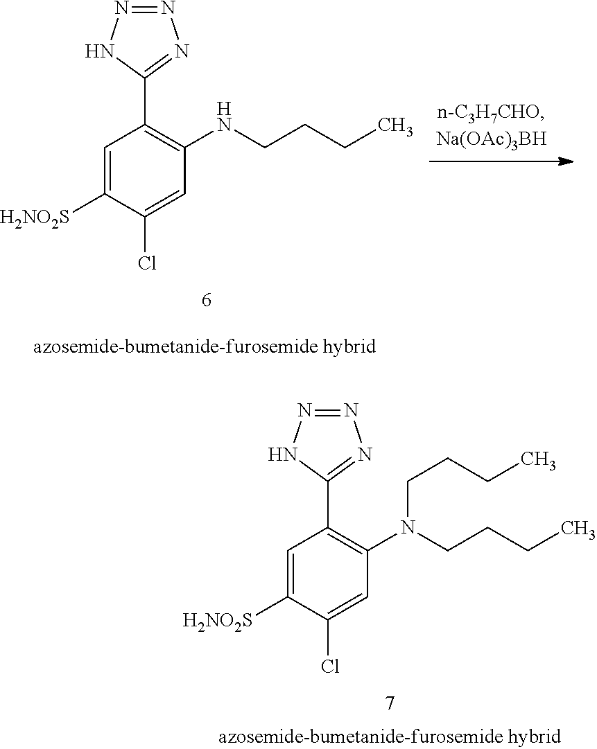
C1=C([H2NO2S])C(Cl)=CC(N(CCCC)CCCC)=C1C1=NN=NN1.C1=C([H2NO2S])C(Cl)=CC(NCCCC)=C1C1=NN=NN1
